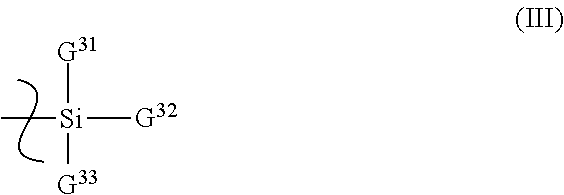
[Si]([G32])([G31])([G33])C
